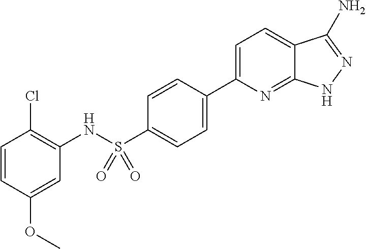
C1=CC(OC)=CC(NS(C2=CC=C(C3=CC=C4C(=N3)NN=C4N)C=C2)(=O)=O)=C1Cl
